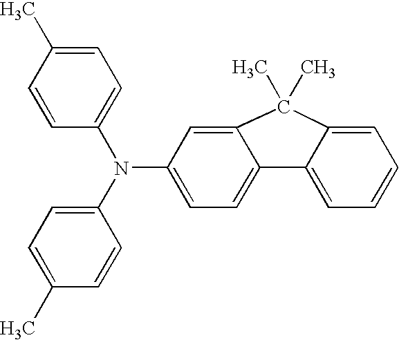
C1(N(C2=CC=C(C)C=C2)C2=CC=C(C)C=C2)=CC=C2C(=C1)C(C)(C)C1=CC=CC=C21
